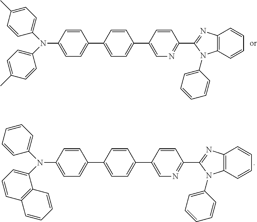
C1=CC(N(C2=CC=C(C)C=C2)C2=CC=C(C)C=C2)=CC=C1C1=CC=C(C2=CN=C(C3=NC4=C(N3C3=CC=CC=C3)C=CC=C4)C=C2)C=C1.C1=CC(N(C2=CC=CC=C2)C2=CC=CC3=C2C=CC=C3)=CC=C1C1=CC=C(C2=CN=C(C3=NC4=C(N3C3=CC=CC=C3)C=CC=C4)C=C2)C=C1
